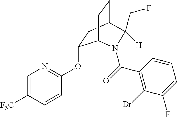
O(C1=NC=C([F3C])C=C1)C1CC2CCC1N(C(=O)C1=C(Br)C(F)=CC=C1)C2([H])CF
